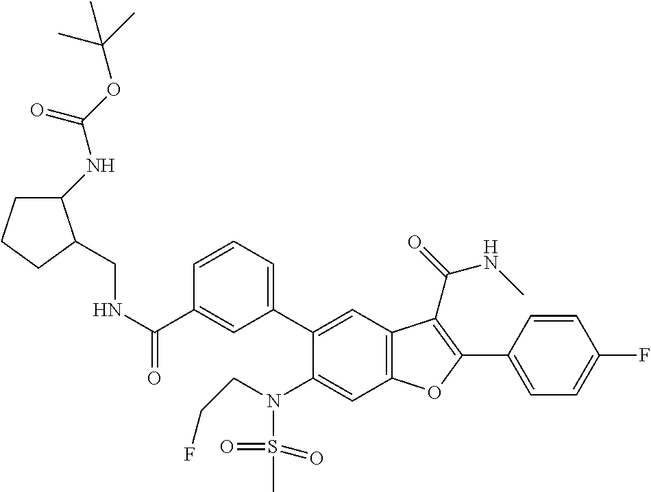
C1=CC=C(C2=CC3=C(C=C2N(CCF)S(C)(=O)=O)OC(C2=CC=C(F)C=C2)=C3C(=O)NC)C=C1C(NCC1C(NC(OC(C)(C)C)=O)CCC1)=O
